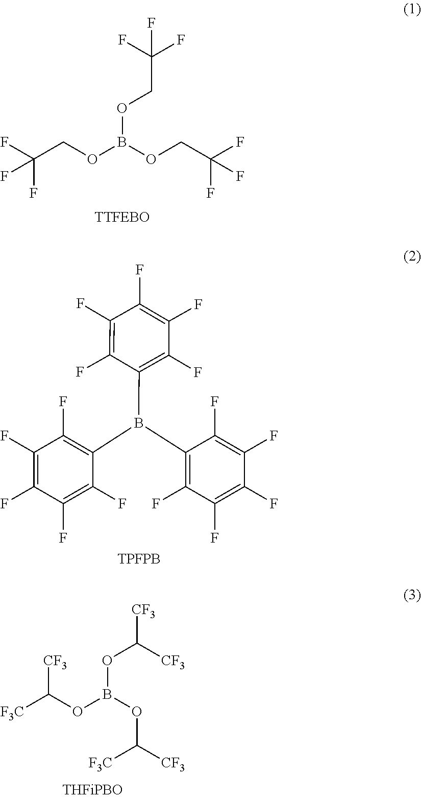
C(COB(OCC(F)(F)F)OCC(F)(F)F)(F)(F)F.C1(F)=C(F)C(B(C2=C(F)C(F)=C(F)C(F)=C2F)C2=C(F)C(F)=C(F)C(F)=C2F)=C(F)C(F)=C1F.[TPFPB].[F3C]C([CF3])OB(OC([CF3])[CF3])OC([F3C])[CF3]
